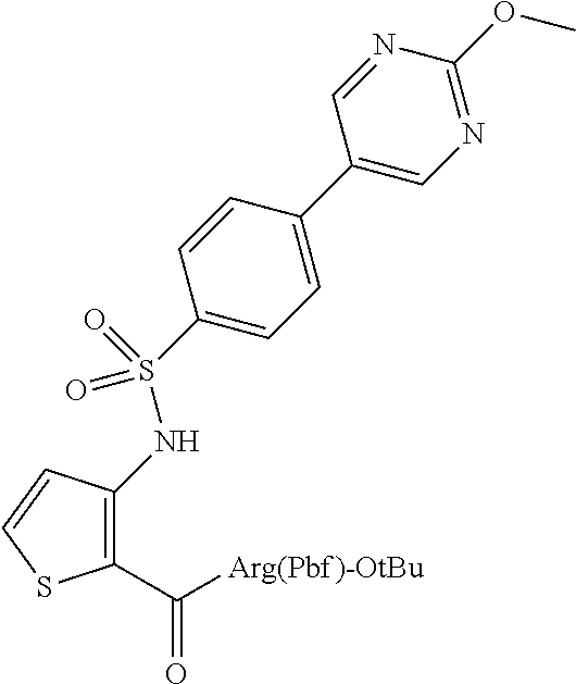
C1(C([Arg(Pbf)-OtBu])=O)=C(NS(=O)(=O)C2=CC=C(C3=CN=C(OC)N=C3)C=C2)C=CS1
